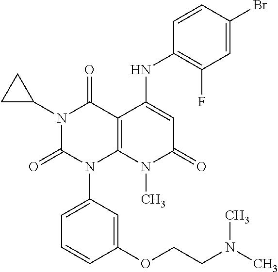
C1(NC2=CC(=O)N(C)C3=C2C(=O)N(C2CC2)C(=O)N3C2=CC=CC(OCCN(C)C)=C2)=C(F)C=C(Br)C=C1
